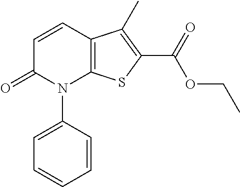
C1=CC2=C(N(C3=CC=CC=C3)C1=O)SC(C(OCC)=O)=C2C
